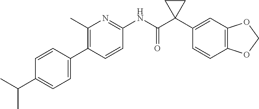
C1(C)=C(C2=CC=C(C(C)C)C=C2)C=CC(NC(C2(C3=CC4=C(C=C3)OCO4)CC2)=O)=N1
